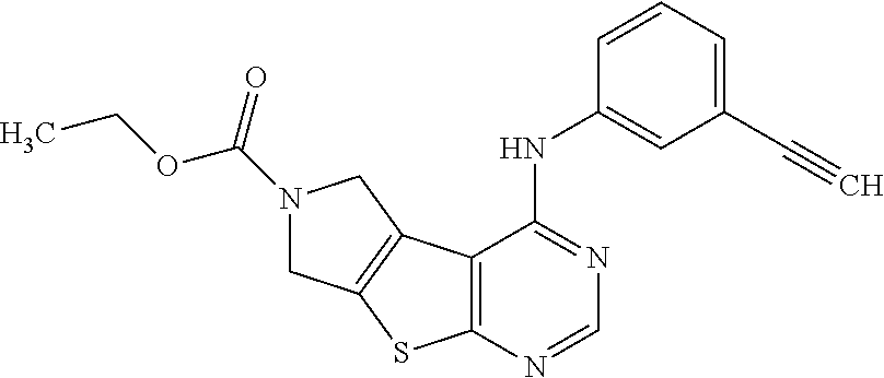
C12=C(N=CN=C1NC1=CC(C#C)=CC=C1)SC1=C2CN(C(=O)OCC)C1
